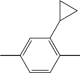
C1(C)=CC(C2CC2)=C(C)C=C1
